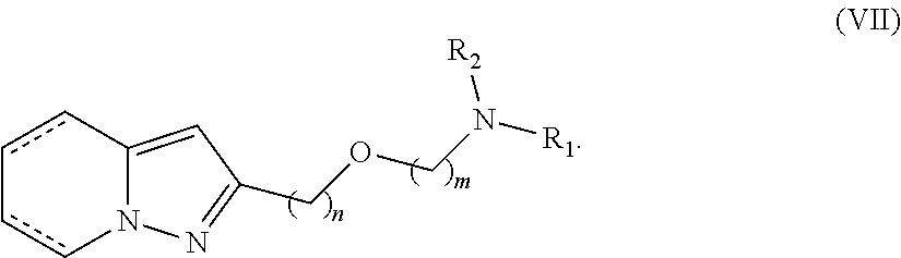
c1cC2=CC(COCN([R1])[R2])=NN2cc-1
